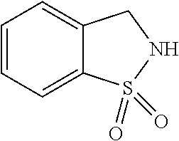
C1=CC=C2C(=C1)CNS2(=O)=O
